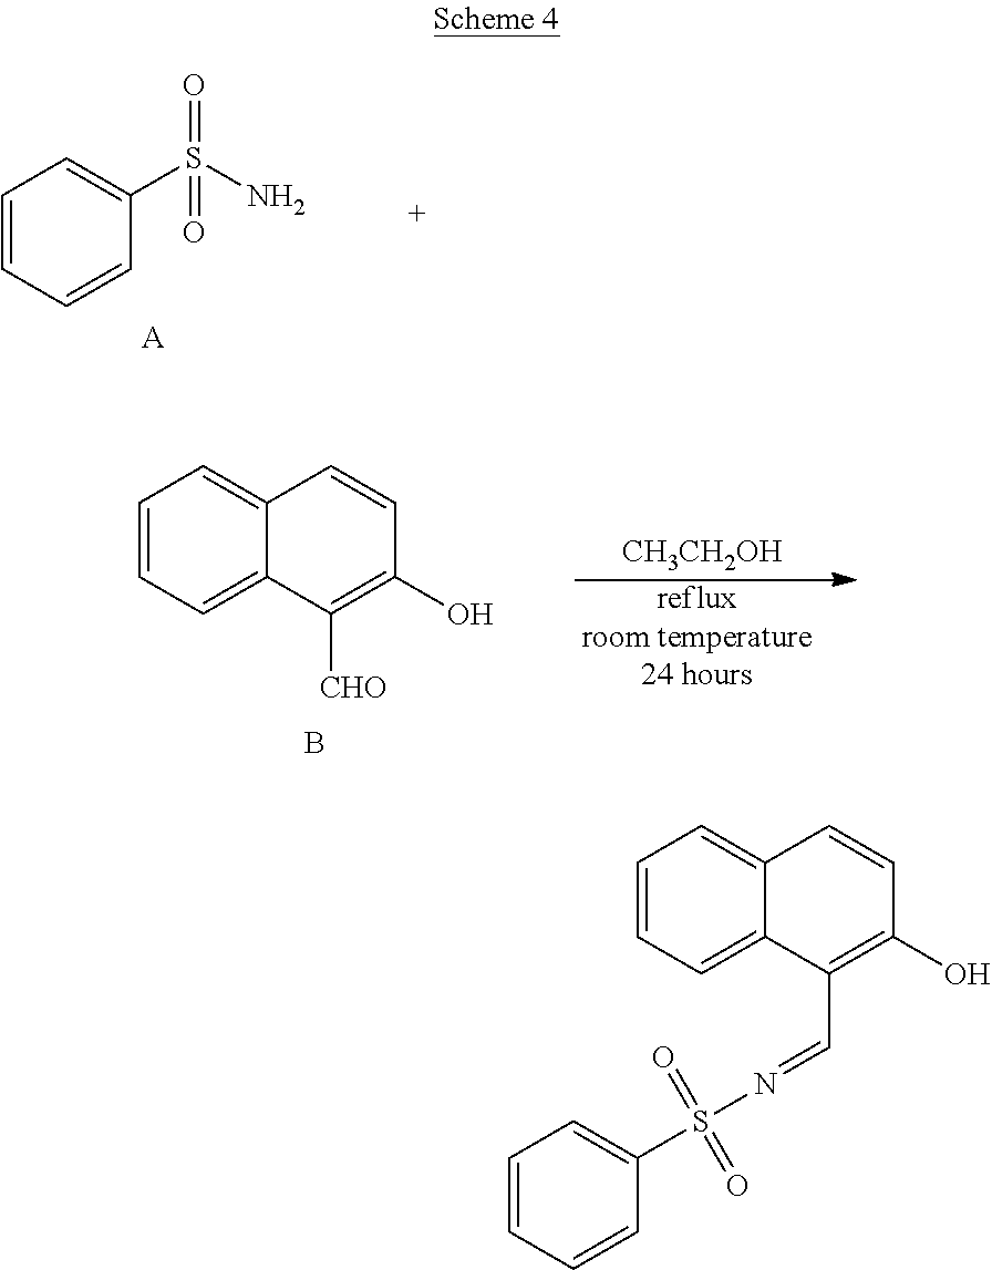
C1=CC=C2C(=C1)C=CC(O)=C2C=NS(C1=CC=CC=C1)(=O)=O.C1=CC=CC(S(=O)(N)=O)=C1.[A].C1=CC=C2C(=C1)C=CC(O)=C2[CHO].B.[refluxroom temperature24 hours].[CH3CH2OH]
